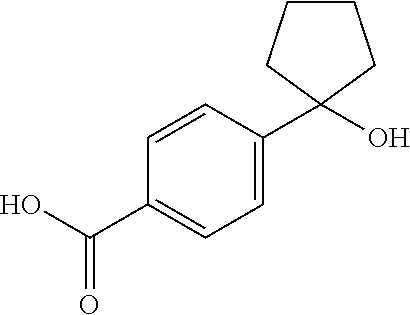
C1=CC(C(O)=O)=CC=C1C1(O)CCCC1
